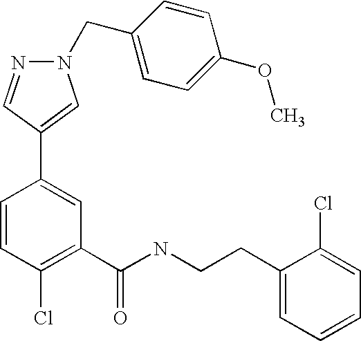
C1(C2=CC(C(NCCC3=CC=CC=C3Cl)=O)=C(Cl)C=C2)=CN(CC2=CC=C(OC)C=C2)N=C1
